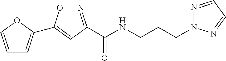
C1=COC(C2=CC(C(NCCCN3N=CC=N3)=O)=NO2)=C1
